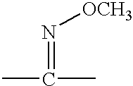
CC(C)=N[OCH3]
